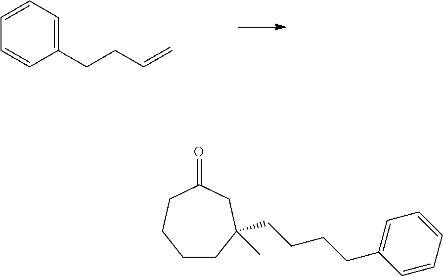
C1(CCC=C)=CC=CC=C1.C1CC(CCCCC2=CC=CC=C2)(C)CC(=O)CC1
